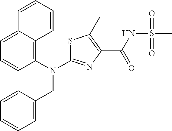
N(C1=NC(C(=O)NS(C)(=O)=O)=C(C)S1)(CC1=CC=CC=C1)C1=C2C(=CC=C1)C=CC=C2
